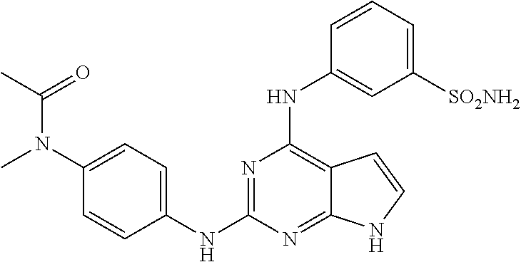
C1=C(N(C)C(C)=O)C=CC(NC2=NC(NC3=CC([SO2NH2])=CC=C3)=C3C(=N2)NC=C3)=C1
